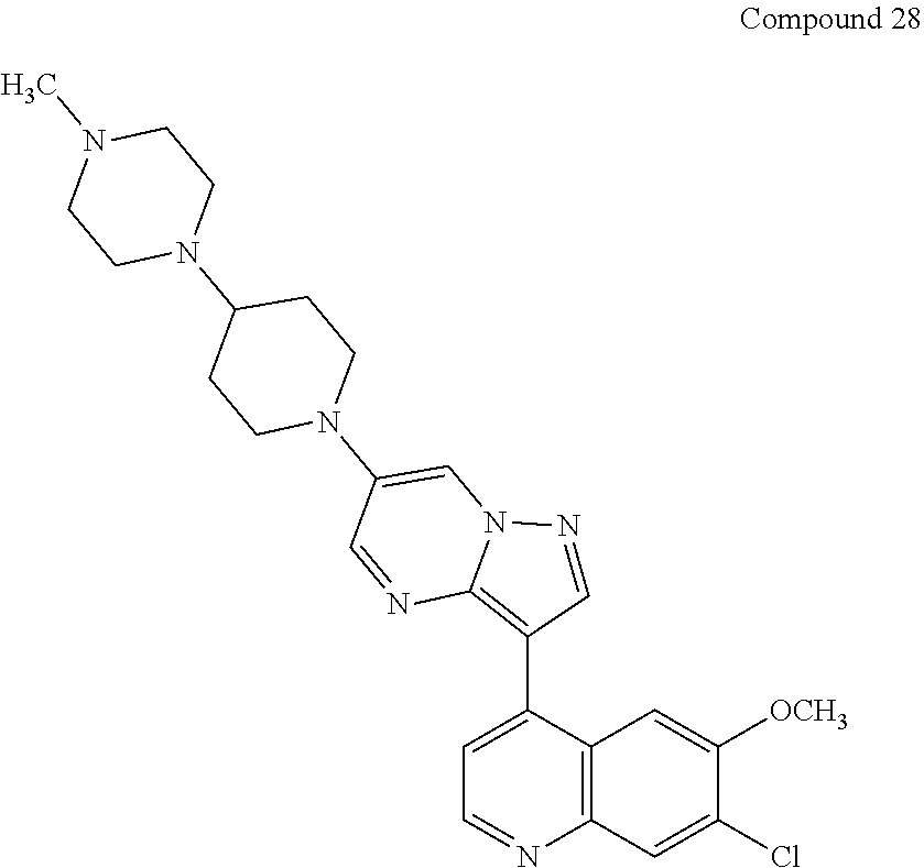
N1(C)CCN(C2CCN(C3=CN4C(=C(C5=CC=NC6=C5C=C([OCH3])C(Cl)=C6)C=N4)N=C3)CC2)CC1
